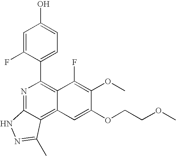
N1=C2C(=C3C(=C1C1=CC=C(O)C=C1F)C(F)=C(OC)C(OCCOC)=C3)C(C)=NN2
